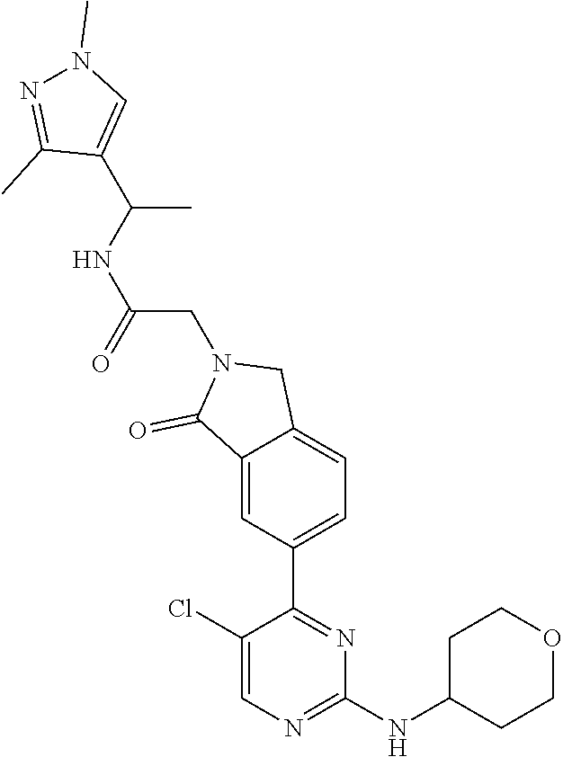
C1(Cl)=CN=C(NC2CCOCC2)N=C1C1=CC=C2C(=C1)C(=O)N(CC(NC(C1=CN(C)N=C1C)C)=O)C2
